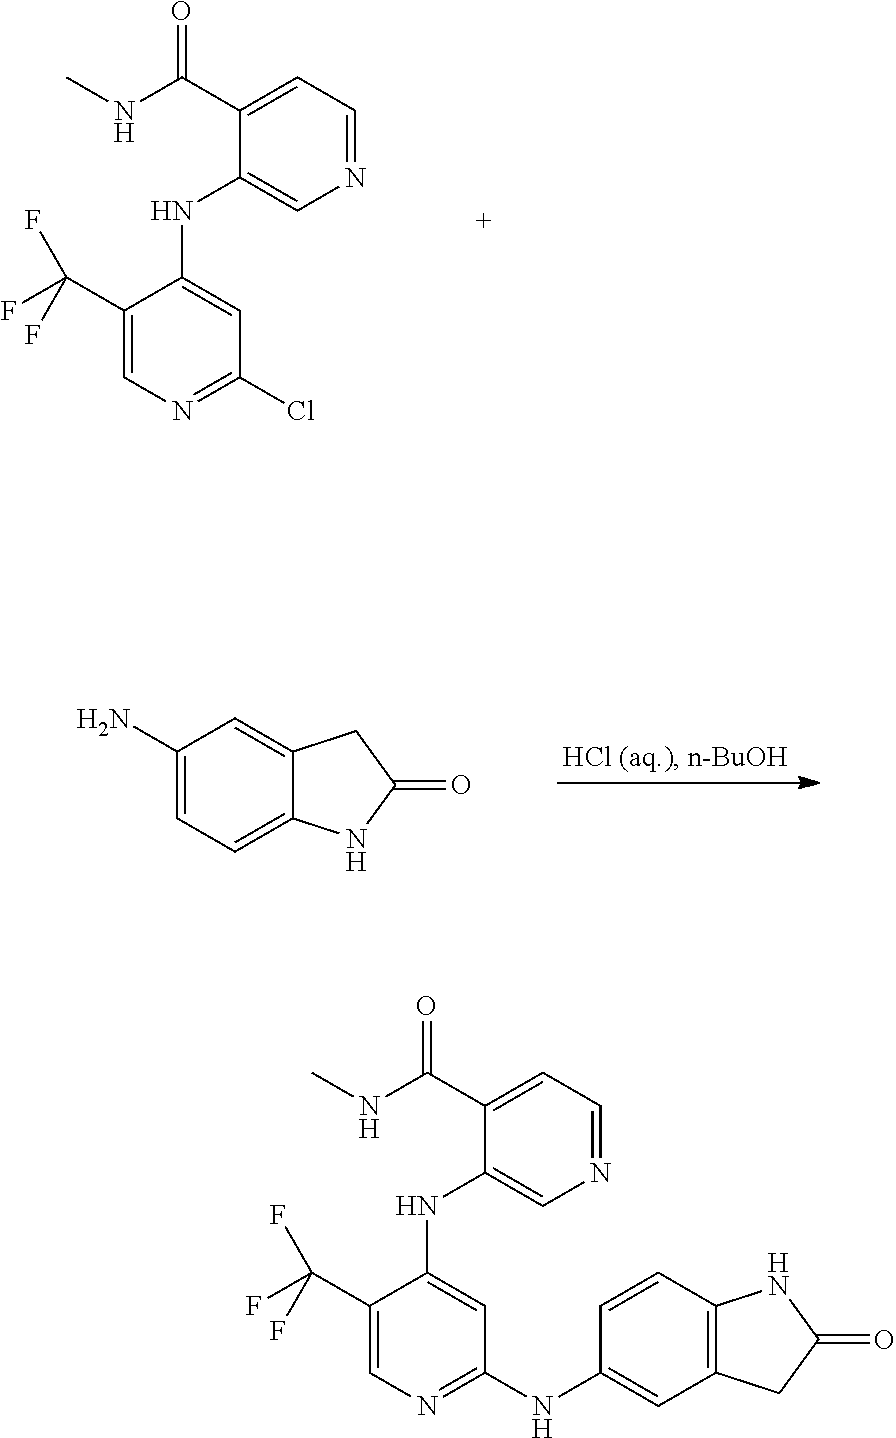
C1(C(F)(F)F)=CN=C(Cl)C=C1NC1=CN=CC=C1C(NC)=O.C1(N)=CC=C2C(=C1)CC(=O)N2.C1(C(F)(F)F)=CN=C(NC2=CC3=C(C=C2)NC(=O)C3)C=C1NC1=CN=CC=C1C(NC)=O
